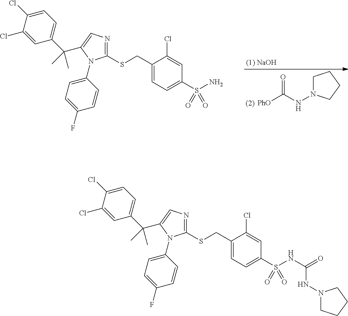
C1N(NC([PhO])=O)CCC1.C1(CSC2=NC=C(C(C3=CC=C(Cl)C(Cl)=C3)(C)C)N2C2=CC=C(F)C=C2)=CC=C(S(N)(=O)=O)C=C1Cl.C1(CSC2=NC=C(C(C3=CC=C(Cl)C(Cl)=C3)(C)C)N2C2=CC=C(F)C=C2)=CC=C(S(NC(=O)NN2CCCC2)(=O)=O)C=C1Cl
